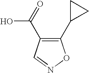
C1(C2CC2)=C(C(=O)O)C=NO1
